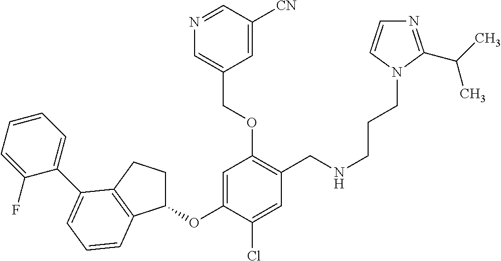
C1(OC2=CC(OCC3=CN=CC([CN])=C3)=C(CNCCCN3C(C(C)C)=NC=C3)C=C2Cl)CCC2=C1C=CC=C2C1=CC=CC=C1F
